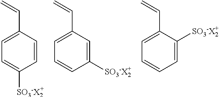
C(=C)C1=CC=C([SO3-X2])C=C1.C(=C)C1=CC=CC([SO3-X2])=C1.C(=C)C1=CC=CC=C1[SO3-X2]
